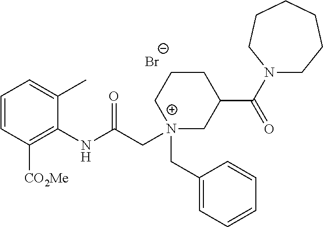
[Br-].C1=CC([CO2Me])=C(NC(C[N+]2(CC3=CC=CC=C3)CC(C(N3CCCCCC3)=O)CCC2)=O)C(C)=C1
